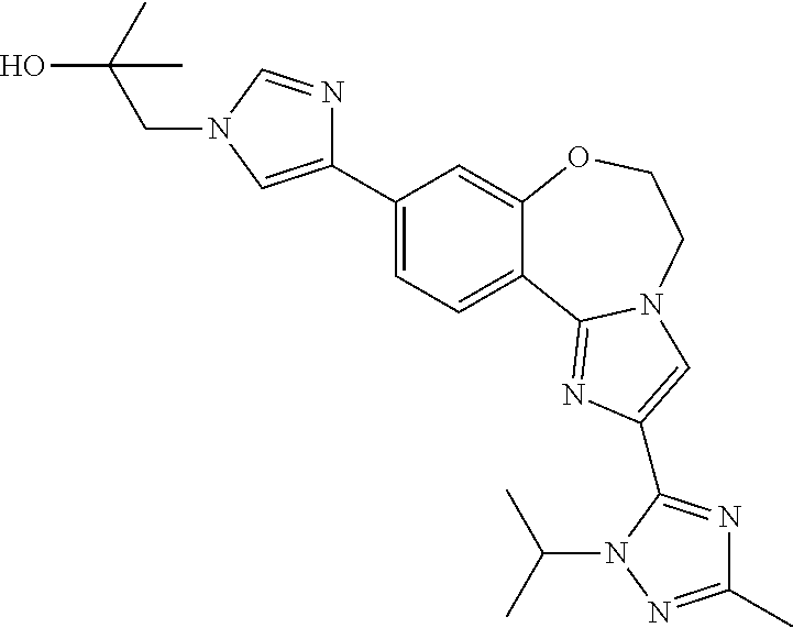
C1(C2=CN(CC(O)(C)C)C=N2)=CC=C2C(=C1)OCCN1C2=NC(C2=NC(C)=NN2C(C)C)=C1
